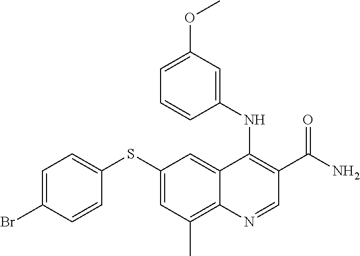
C1(SC2=CC(C)=C3C(=C2)C(NC2=CC(OC)=CC=C2)=C(C(N)=O)C=N3)=CC=C(Br)C=C1
